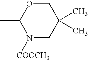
CC1N([COOCH3])CC(C)(C)CO1
